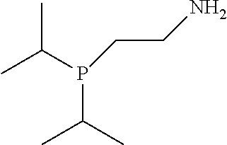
CC(C)P(CCN)C(C)C
